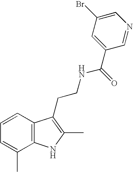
C1=CC2=C(C(C)=C1)NC(C)=C2CCNC(=O)C1=CC(Br)=CN=C1
